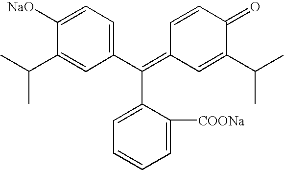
C1(=C(C2=CC=C([NaO])C(C(C)C)=C2)C2=CC=CC=C2[COONa])C=CC(=O)C(C(C)C)=C1
